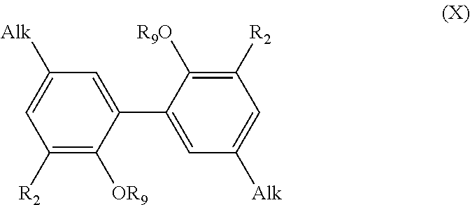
C1(C2=CC([Alk])=CC([R2])=C2[R9O])=CC([Alk])=CC([R2])=C1[OR9]
